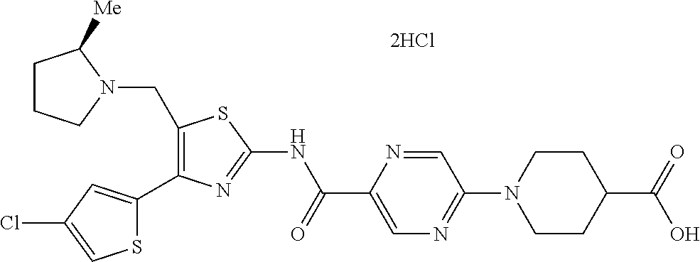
C1(CN2CCCC2[Me])=C(C2=CC(Cl)=CS2)N=C(NC(C2=CN=C(N3CCC(C(=O)O)CC3)C=N2)=O)S1
